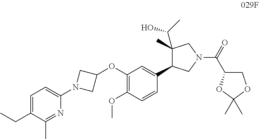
C1=C(CC)C(C)=NC(N2CC(OC3=C(OC)C=CC(C4C(C)(C(C)O)CN(C(=O)C5COC(C)(C)O5)C4)=C3)C2)=C1
